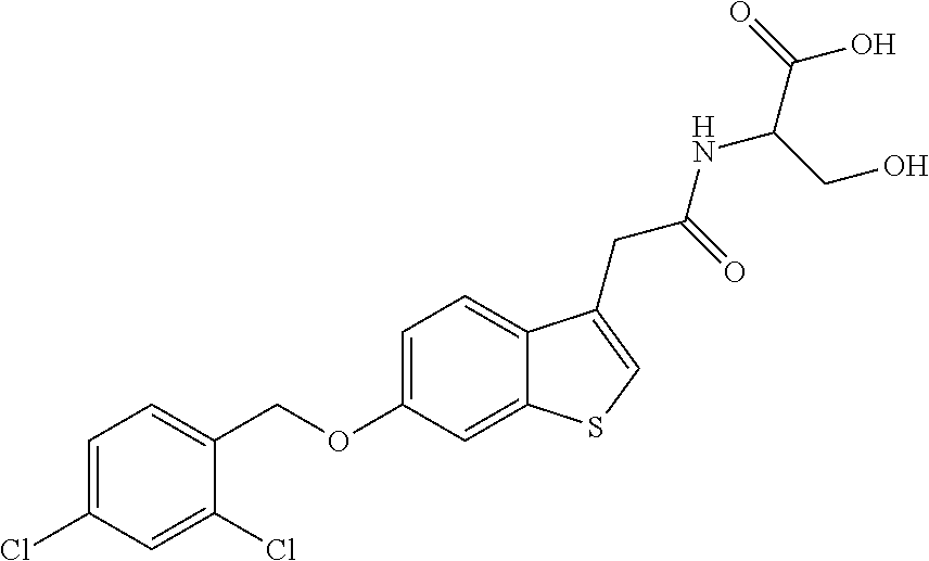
C(OC1=CC=C2C(=C1)SC=C2CC(NC(C(O)=O)CO)=O)C1=CC=C(Cl)C=C1Cl
